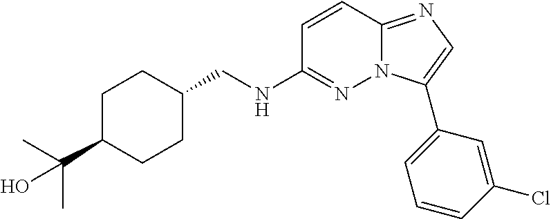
C1C(CNC2=NN3C(=NC=C3C3=CC=CC(Cl)=C3)C=C2)CCC(C(C)(C)O)C1
